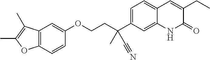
C(COC1=CC2=C(C=C1)OC(C)=C2C)C(C1=CC=C2C(=C1)NC(=O)C(CC)=C2)(C)C#N
